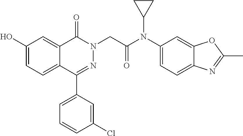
C1(O)=CC=C2C(=C1)C(=O)N(CC(N(C1=CC=C3C(=C1)OC(C)=N3)C1CC1)=O)N=C2C1=CC=CC(Cl)=C1
